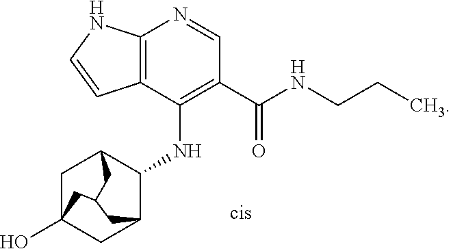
C12=C(C(NC3C4CC5(O)CC3CC(C4)C5)=C(C(NCCC)=O)C=N1)C=CN2
